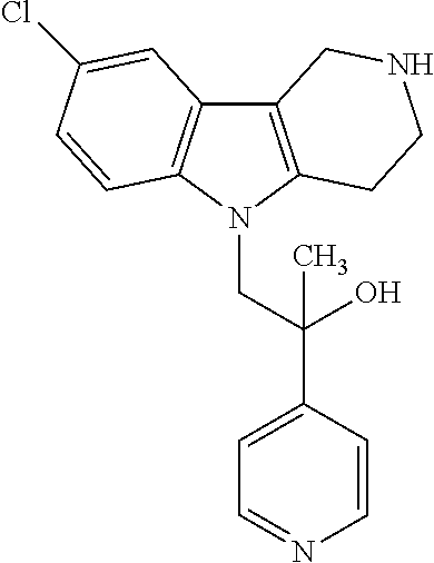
C12=C(N(CC(C3=CC=NC=C3)(O)C)C3=C1C=C(Cl)C=C3)CCNC2
